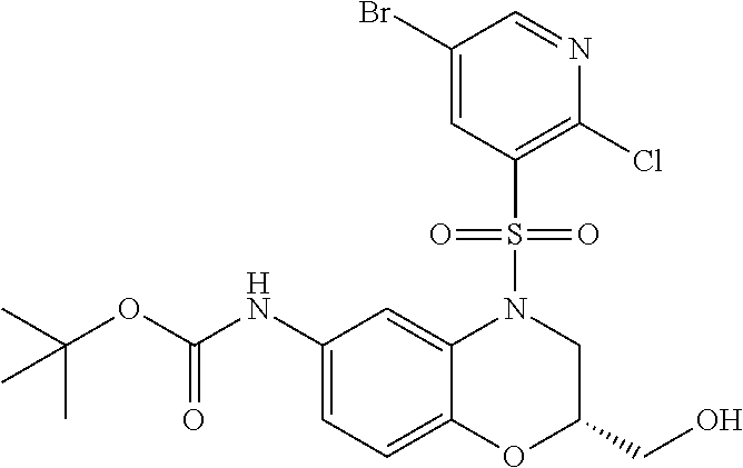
C1(NC(OC(C)(C)C)=O)=CC=C2C(=C1)N(S(C1=C(Cl)N=CC(Br)=C1)(=O)=O)CC(CO)O2
